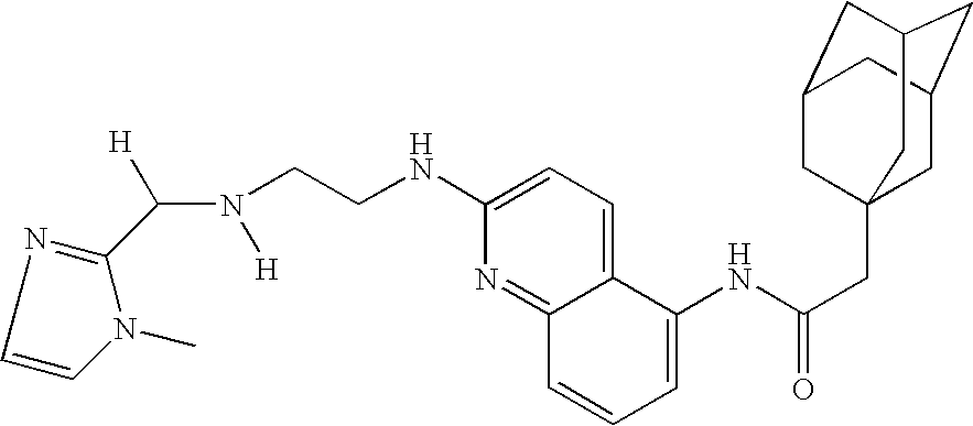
C1=CN(C)C(C(N([H])CCNC2=CC=C3C(=N2)C=CC=C3NC(CC23CC4CC(CC(C2)C4)C3)=O)[H])=N1
